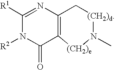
C12=C(C[(CH2)d]N(C)[(CH2)e]1)N=C([R1])N([R2])C2=O
